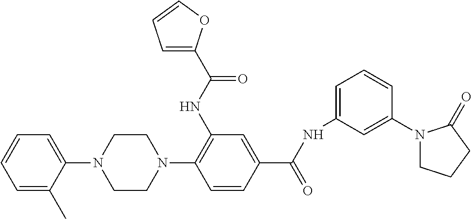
C1=CC=C(C)C(N2CCN(C3=C(NC(C4=CC=CO4)=O)C=C(C(=O)NC4=CC=CC(N5CCCC5=O)=C4)C=C3)CC2)=C1
